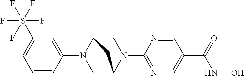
N1(C2=NC=C(C(NO)=O)C=N2)CC2N(C3=CC(S(F)(F)(F)(F)F)=CC=C3)CC1C2
